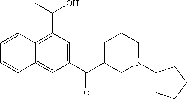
C1=CC2=C(C(C)O)C=C(C(C3CN(C4CCCC4)CCC3)=O)C=C2C=C1
